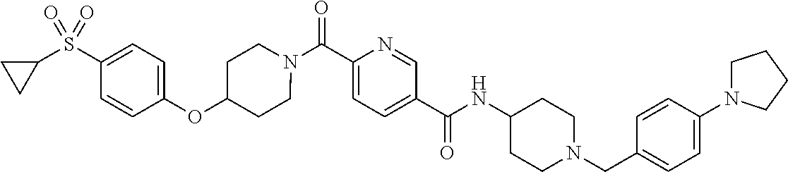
N(C(C1=CC=C(C(=O)N2CCC(OC3=CC=C(S(C4CC4)(=O)=O)C=C3)CC2)N=C1)=O)C1CCN(CC2=CC=C(N3CCCC3)C=C2)CC1
